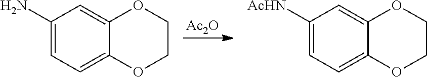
[Ac2O].C1(N)=CC=C2C(=C1)OCCO2.C1([AcHN])=CC=C2C(=C1)OCCO2
